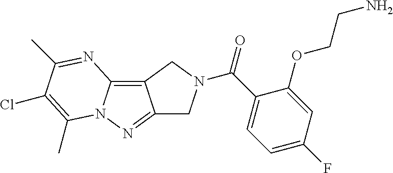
C12=C3N(N=C1CN(C(C1=CC=C(F)C=C1OCCN)=O)C2)C(C)=C(Cl)C(C)=N3
